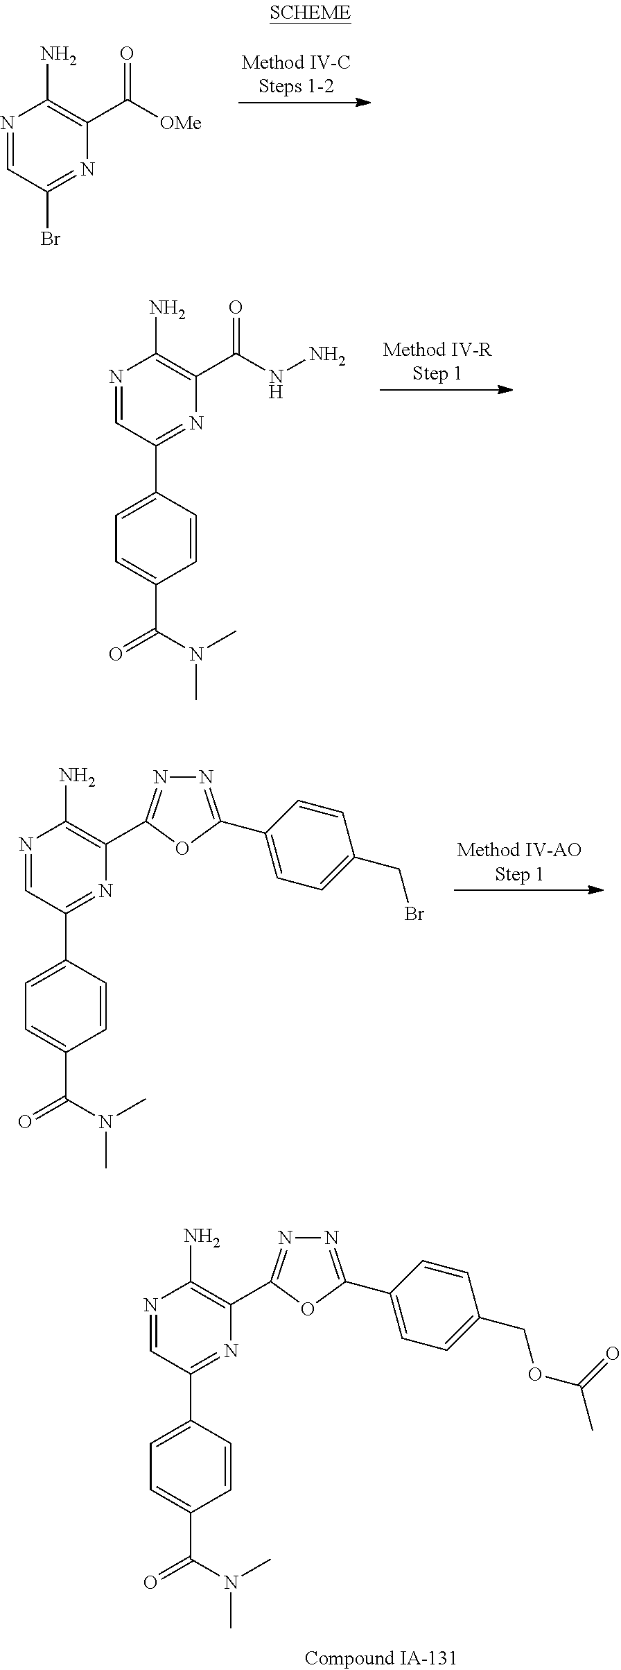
N1=CC(Br)=NC(C([OMe])=O)=C1N.N1=CC(C2=CC=C(C(N(C)C)=O)C=C2)=NC(C(NN)=O)=C1N.N1=CC(C2=CC=C(C(N(C)C)=O)C=C2)=NC(C2=NN=C(C3=CC=C(CBr)C=C3)O2)=C1N.N1=CC(C2=CC=C(C(N(C)C)=O)C=C2)=NC(C2=NN=C(C3=CC=C(COC(C)=O)C=C3)O2)=C1N
